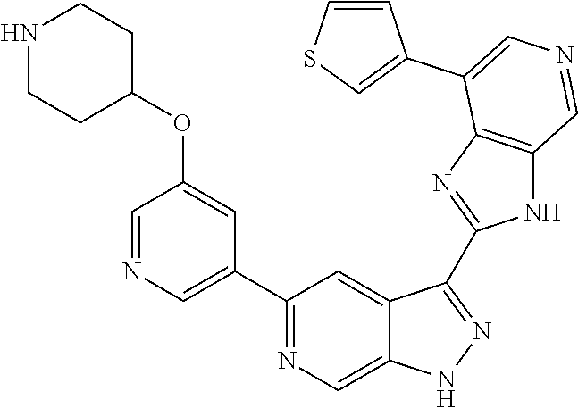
C1(C2=CN=CC(OC3CCNCC3)=C2)=NC=C2C(=C1)C(C1=NC3=C(N1)C=NC=C3C1=CSC=C1)=NN2
